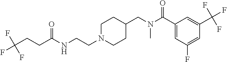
C(C(NCCN1CCC(CN(C(C2=CC(F)=CC(C(F)(F)F)=C2)=O)C)CC1)=O)CC(F)(F)F
